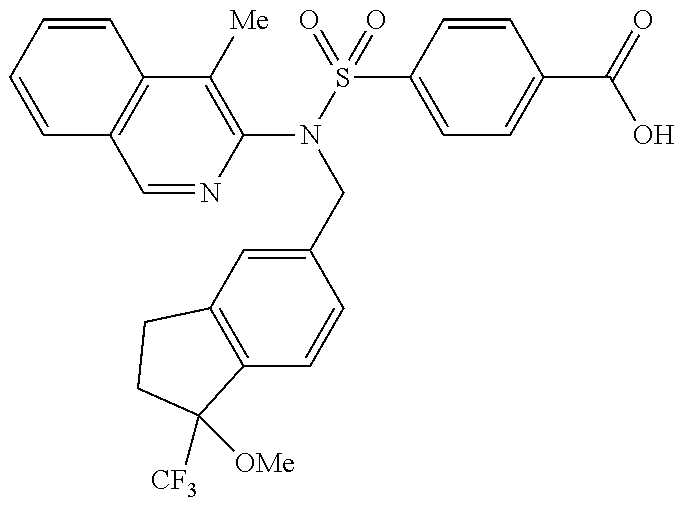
C1=CC=CC2=C1C=NC(N(CC1=CC3=C(C=C1)C([CF3])([OMe])CC3)S(C1=CC=C(C(O)=O)C=C1)(=O)=O)=C2[Me]
